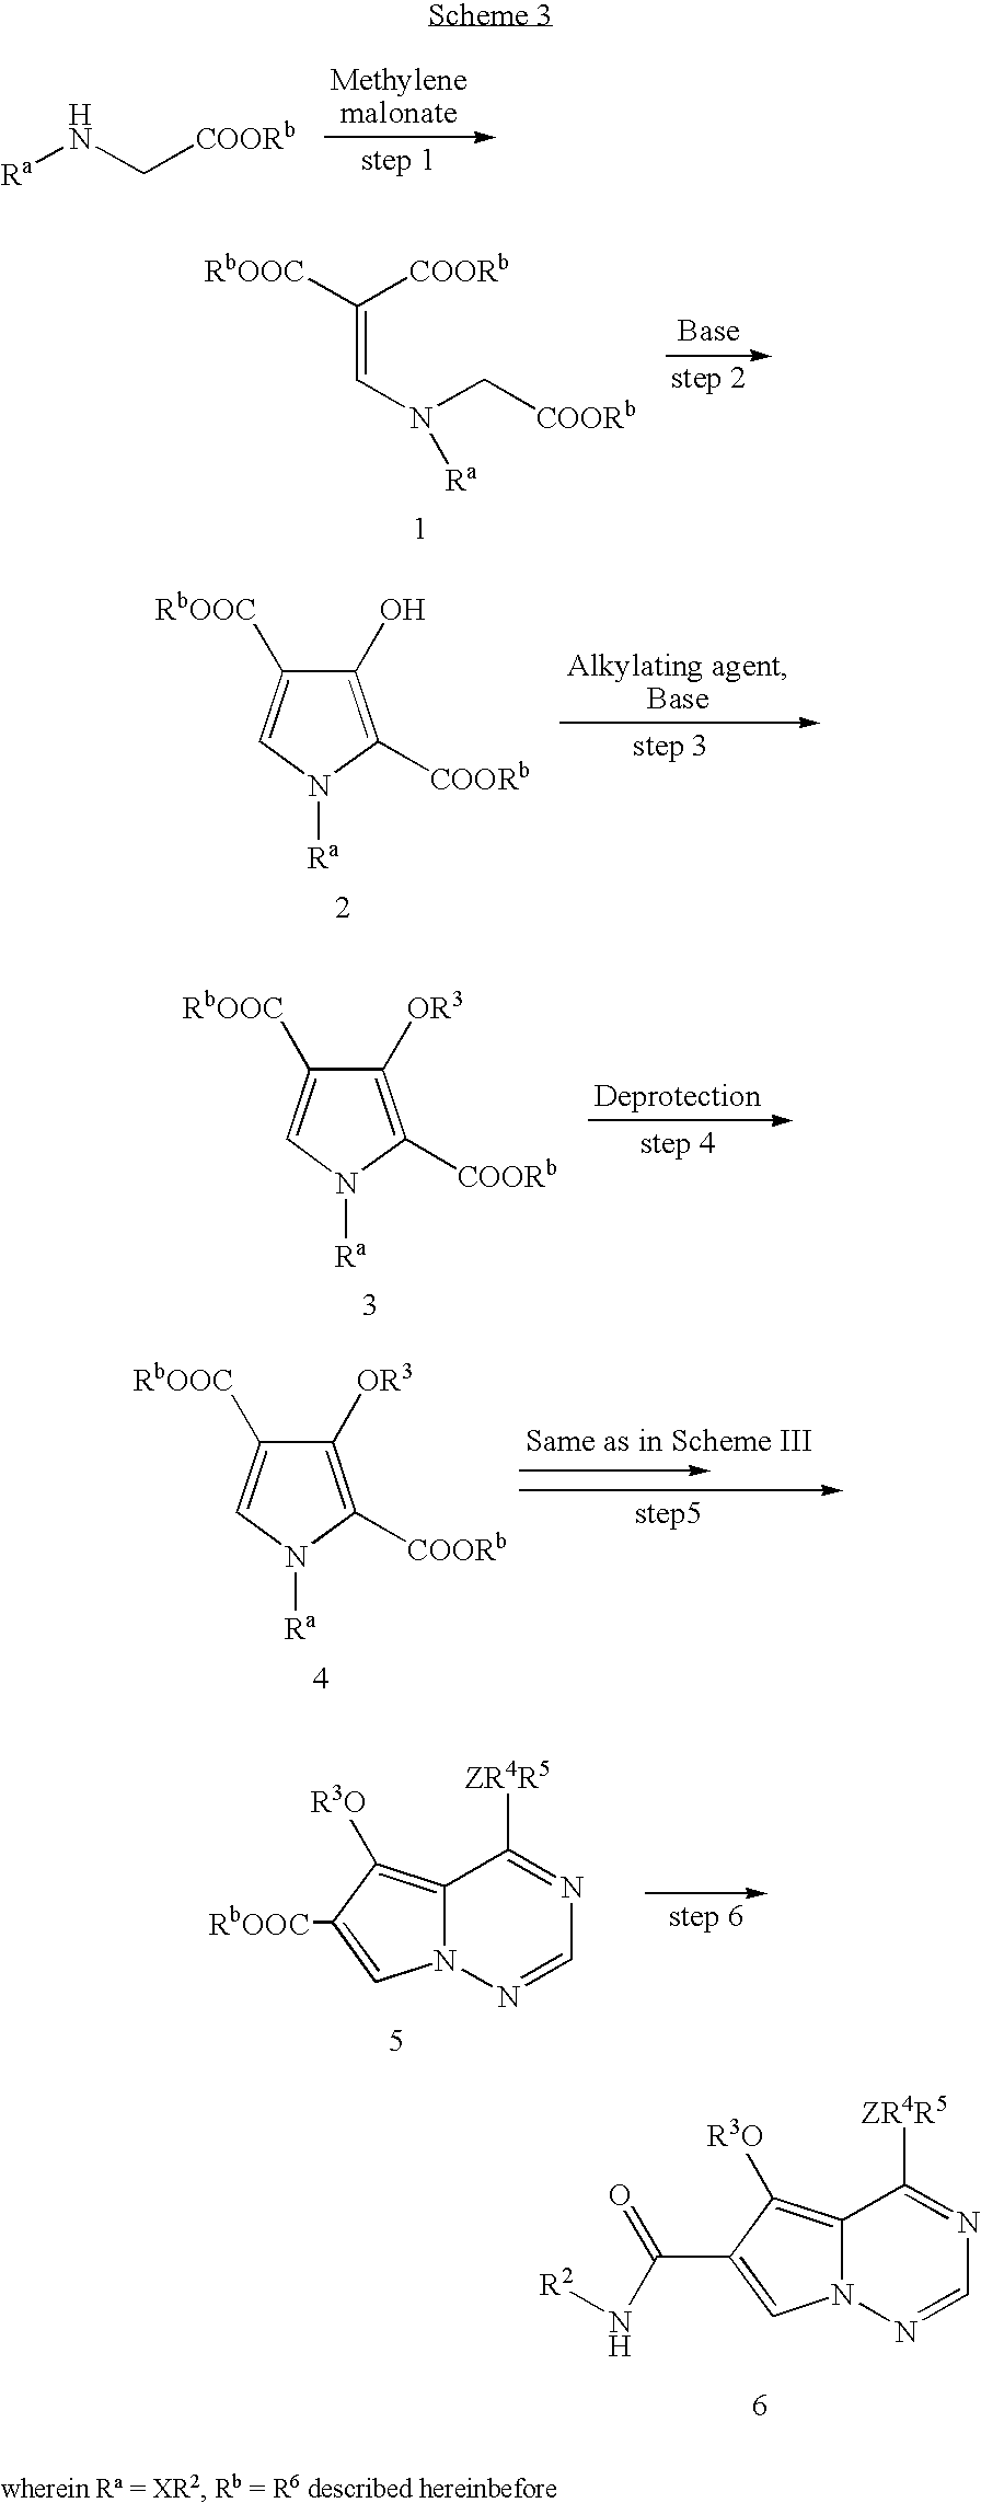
[Ra]NC[COORb].C(=CN(C[COORb])[Ra])([COORb])[RbOOC].C1(O)=C([COORb])N([Ra])C=C1[RbOOC].C1([OR3])=C([COORb])N([Ra])C=C1[RbOOC].C1([OR3])=C([COORb])N([Ra])C=C1[RbOOC].C12=C([R3O])C([RbOOC])=CN1N=CN=C2[ZR4R5].C12=C([R3O])C(C(N[R2])=O)=CN1N=CN=C2[ZR4R5]
